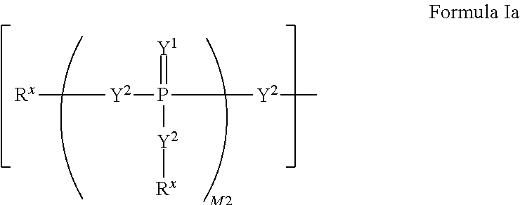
[Rx][Y2]P([Y2]C)([Y2][Rx])=[Y1]
